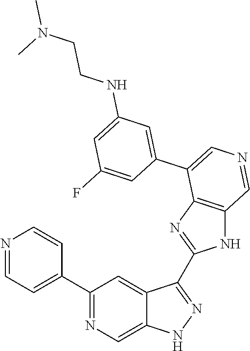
C1(C2=CC=NC=C2)=NC=C2C(=C1)C(C1=NC3=C(N1)C=NC=C3C1=CC(NCCN(C)C)=CC(F)=C1)=NN2
